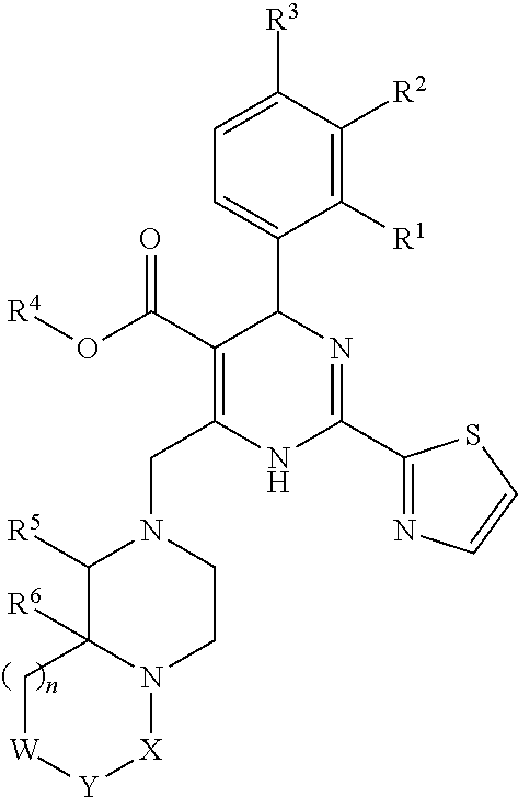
C1([R1])=C([R2])C([R3])=CC=C1C1C(C(O[R4])=O)=C(CN2C([R5])C3([R6])N(CC2)[X][Y][W]C3)NC(C2=NC=CS2)=N1
